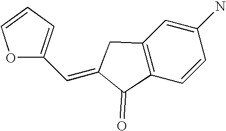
C12=C(C=CC(N)=C1)C(=O)C(=CC1=CC=CO1)C2
